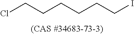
ClCCCCCCI
